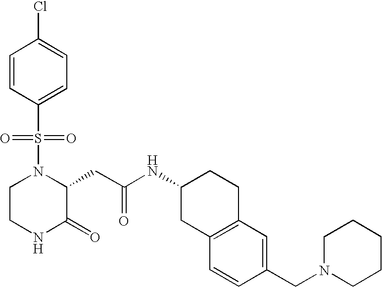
C1(S(N2CCNC(=O)C2CC(NC2CCC3=C(C2)C=CC(CN2CCCCC2)=C3)=O)(=O)=O)=CC=C(Cl)C=C1
